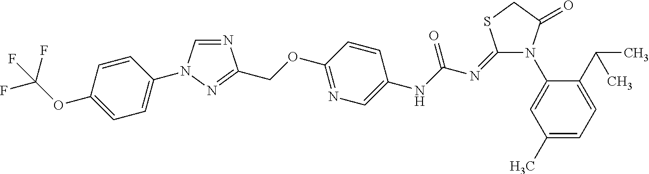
N1=CN(C2=CC=C(OC(F)(F)F)C=C2)N=C1COC1=NC=C(NC(N=C2N(C3=CC(C)=CC=C3C(C)C)C(=O)CS2)=O)C=C1
